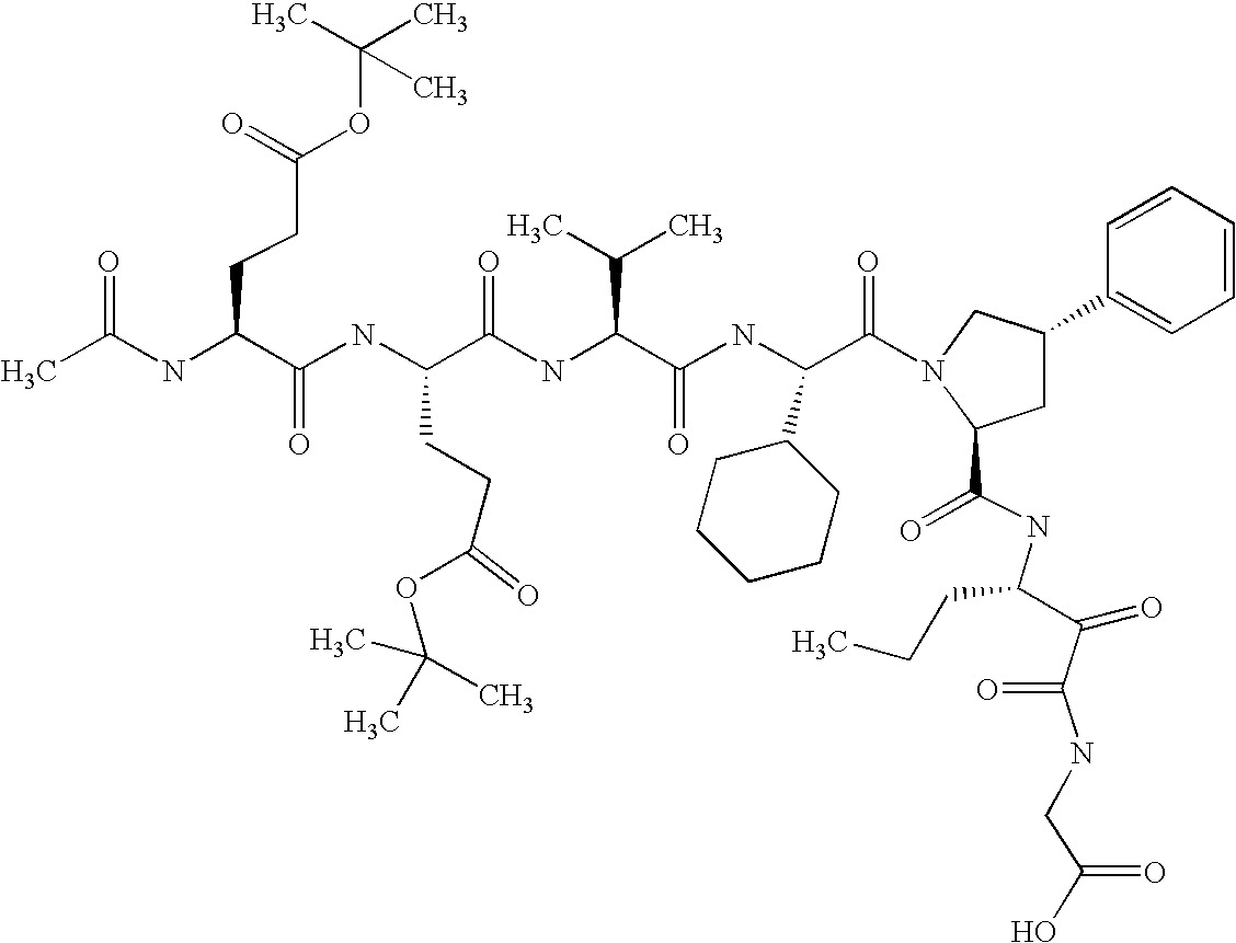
CC(NC(C(NC(C(NC(C(C)C)C(=O)NC(C1CCCCC1)C(=O)N1CC(C2=CC=CC=C2)CC1C(=O)NC(C(=O)C(NCC(O)=O)=O)CCC)=O)CCC(OC(C)(C)C)=O)=O)CCC(OC(C)(C)C)=O)=O
